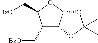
C1(C[BzO])C2C(OC1C[BzO])OC(C)(C)O2
